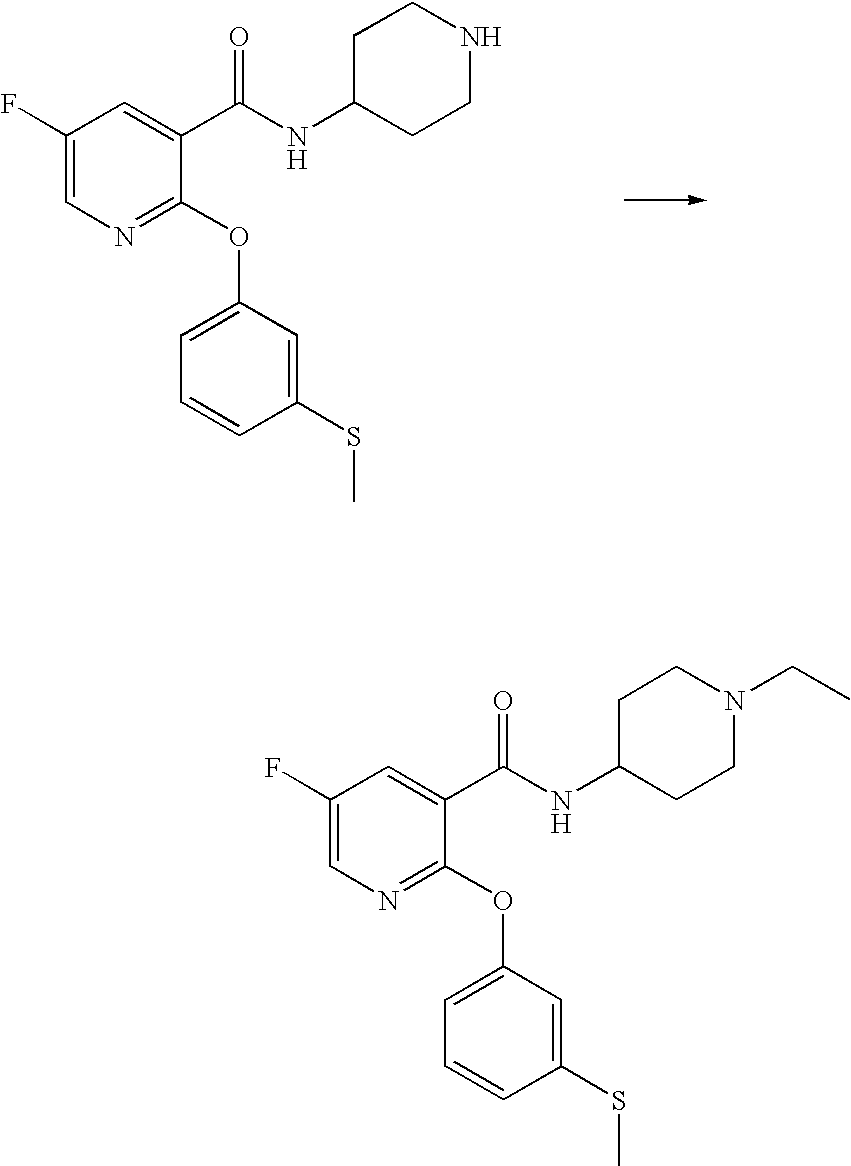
C1(F)=CN=C(OC2=CC=CC(SC)=C2)C(C(NC2CCNCC2)=O)=C1.C1(F)=CN=C(OC2=CC=CC(SC)=C2)C(C(NC2CCN(CC)CC2)=O)=C1
